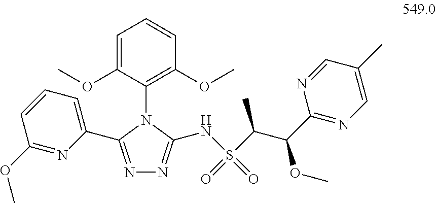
N1=C(C2=CC=CC(OC)=N2)N(C2=C(OC)C=CC=C2OC)C(NS(=O)(C(C(C2=NC=C(C)C=N2)OC)C)=O)=N1
